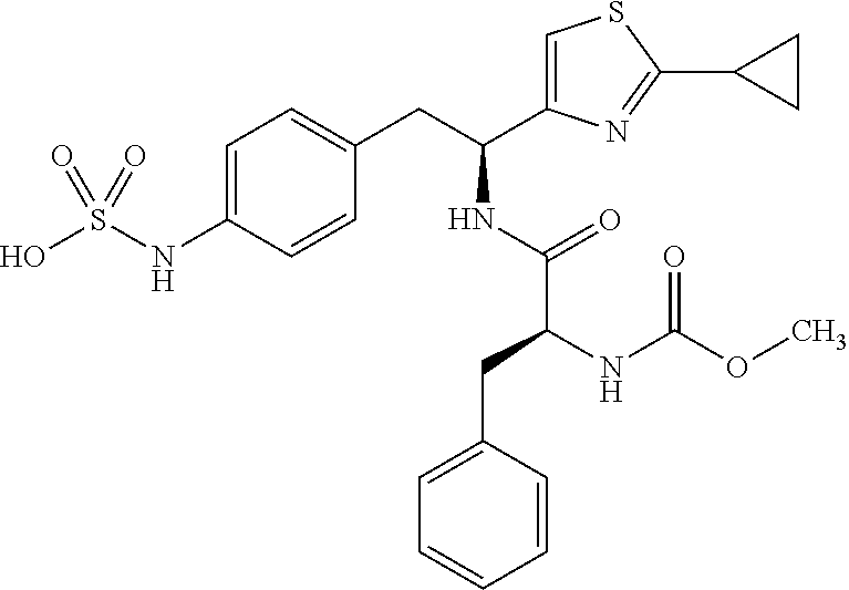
C1=C(NS(O)(=O)=O)C=CC(CC(C2=CSC(C3CC3)=N2)NC(C(NC(OC)=O)CC2=CC=CC=C2)=O)=C1
